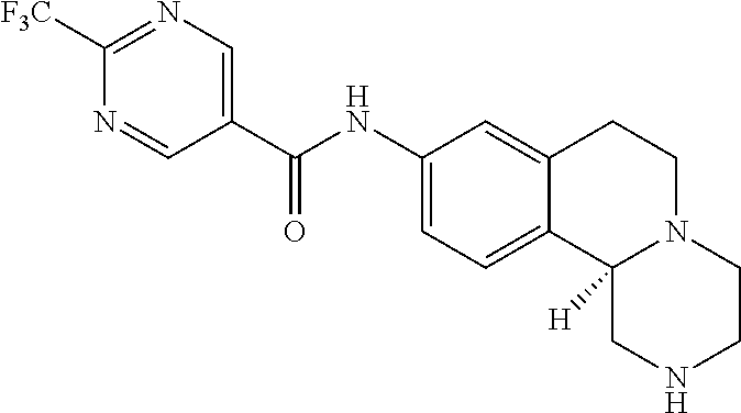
C1([F3C])=NC=C(C(NC2=CC=C3C(=C2)CCN2C3([H])CNCC2)=O)C=N1
